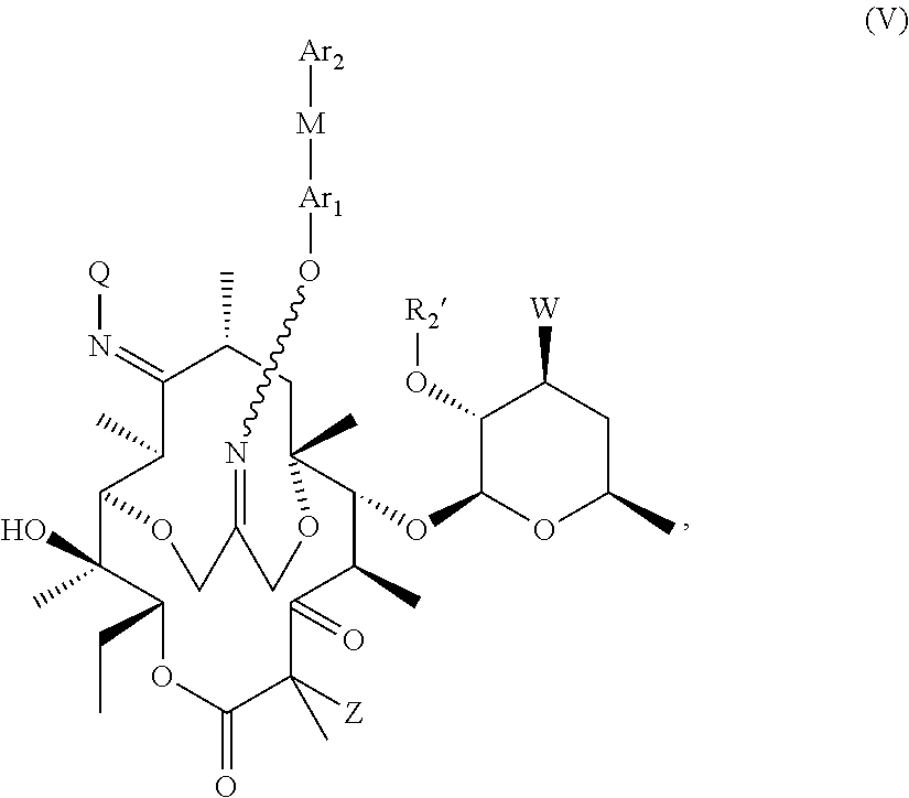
C1(O[R2])C(OC2C(C)C(=O)C([Z])(C)C(=O)OC(CC)C(C)(O)C3C(C)C(=N[Q])C(C)CC2(C)OCC(=NO[Ar1][M][Ar2])CO3)OC(C)CC1[W]
